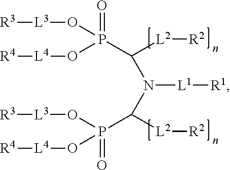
[R3][L3]OP(O[L4][R4])(C([L2][R2])N(C(P(=O)(O[L3][R3])O[L4][R4])[L2][R2])[L1][R1])=O
